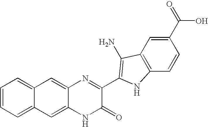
C1=C2C(=CC3=CC=CC=C13)N=C(C1=C(N)C3=C(C=CC(C(=O)O)=C3)N1)C(=O)N2
